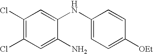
C1(Cl)=C(Cl)C=C(N)C(NC2=CC=C([OEt])C=C2)=C1
